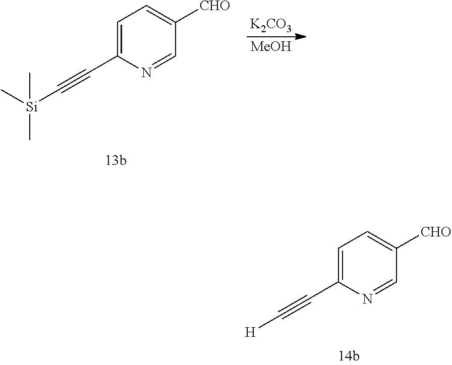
C1=C(C#C[Si](C)(C)C)N=CC([CHO])=C1.[K2CO3].[MeOH].C1=C(C#C[H])N=CC([CHO])=C1
